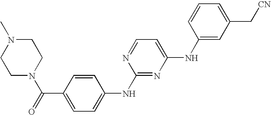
C1N(C(=O)C2=CC=C(NC3=NC(NC4=CC(C[CN])=CC=C4)=CC=N3)C=C2)CCN(C)C1
